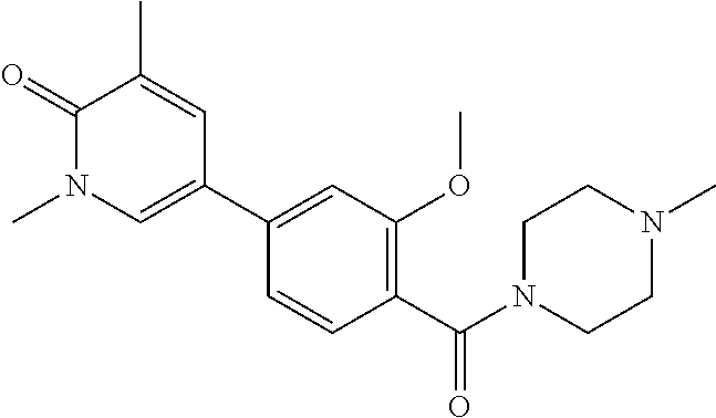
C1=CC(C(N2CCN(C)CC2)=O)=C(OC)C=C1C1=CN(C)C(=O)C(C)=C1
